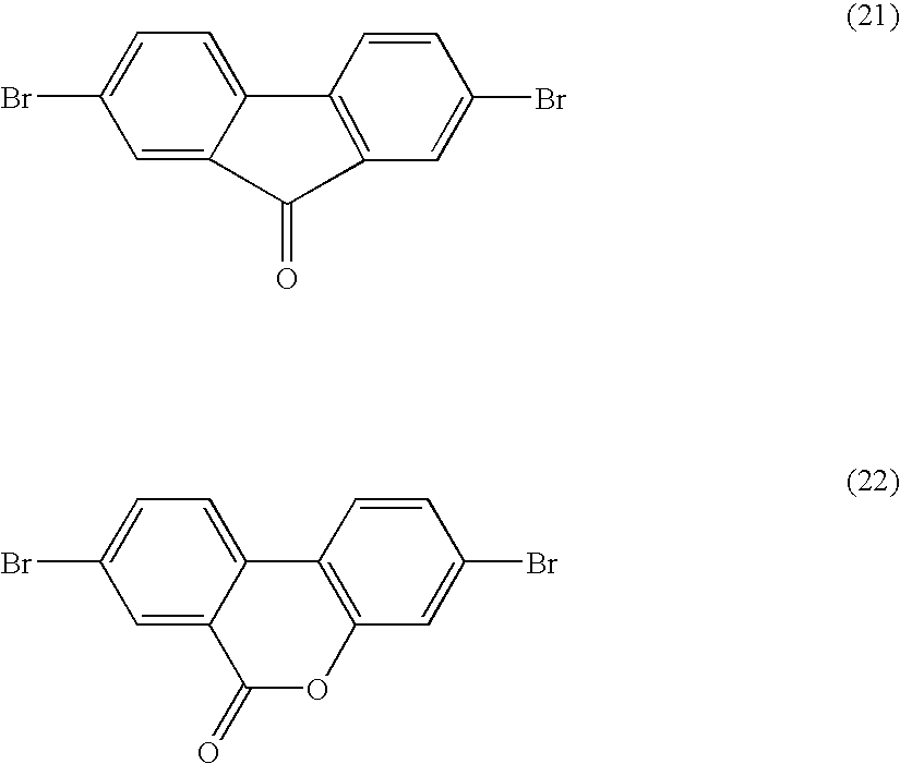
C1=C(Br)C=C2C(=C1)C1=C(C2=O)C=C(Br)C=C1.C1=C(Br)C=C2C(=C1)C1=C(OC2=O)C=C(Br)C=C1
